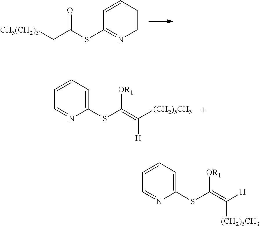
C1(SC(C[CH3(CH2)5])=O)=NC=CC=C1.C1=NC(SC(=C([(CH2)5CH3])[H])[OR1])=CC=C1.C1=NC(SC(=C([H])[(CH2)5CH3])[OR1])=CC=C1
